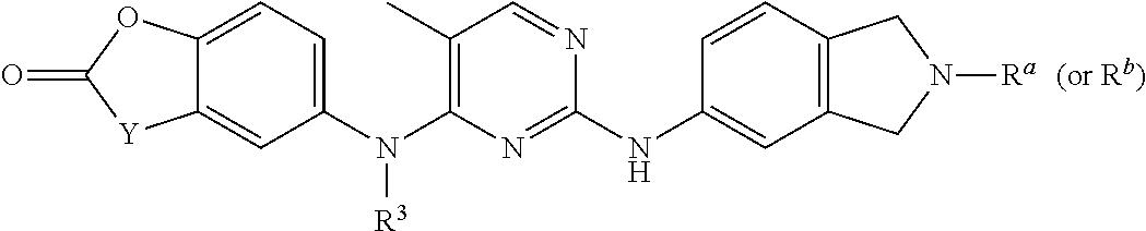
C12=CC=C(N(C3=C(C)C=NC(NC4=CC5=C(C=C4)CN([Ra])C5)=N3)[R3])C=C1[Y]C(=O)O2
